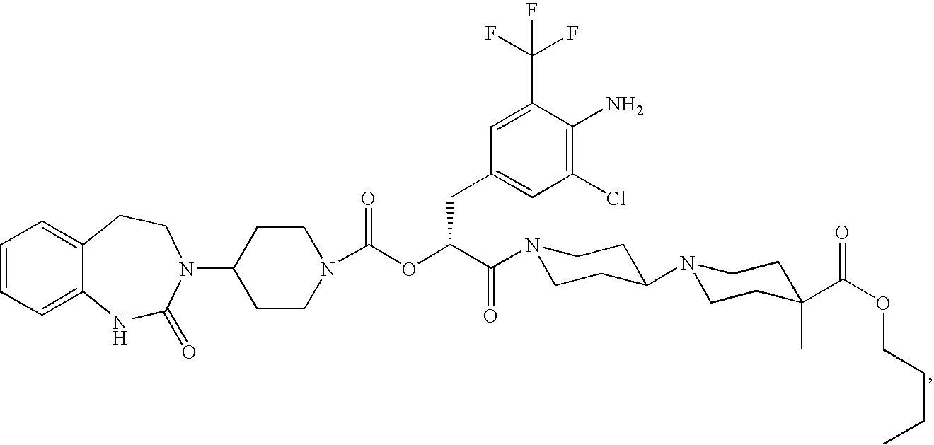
C1=CC=C2C(=C1)CCN(C1CCN(C(OC(C(=O)N3CCC(N4CCC(C(OCCCC)=O)(C)CC4)CC3)CC3=CC(Cl)=C(N)C(C(F)(F)F)=C3)=O)CC1)C(=O)N2
